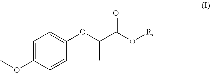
C1=C(OC)C=CC(OC(C(O[R])=O)C)=C1
